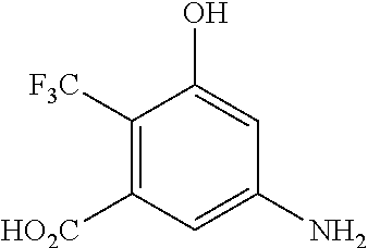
C1([F3C])=C([HO2C])C=C(N)C=C1O
